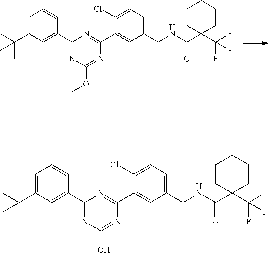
C1=C(C(C)(C)C)C=C(C2=NC(OC)=NC(C3=CC(CNC(C4(C(F)(F)F)CCCCC4)=O)=CC=C3Cl)=N2)C=C1.C1=C(C(C)(C)C)C=C(C2=NC(O)=NC(C3=CC(CNC(C4(C(F)(F)F)CCCCC4)=O)=CC=C3Cl)=N2)C=C1
